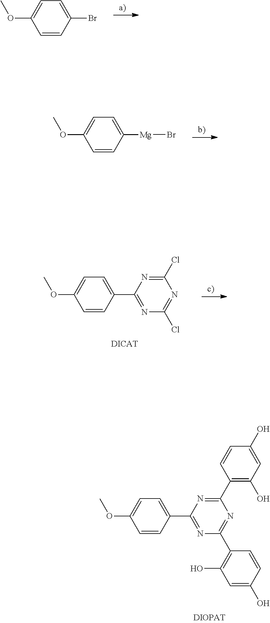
C1=CC(Br)=CC=C1OC.C1=CC([Mg]Br)=CC=C1OC.C1=CC(C2=NC(Cl)=NC(Cl)=N2)=CC=C1OC.C1=CC(C2=NC(C3=C(O)C=C(O)C=C3)=NC(C3=C(O)C=C(O)C=C3)=N2)=CC=C1OC
